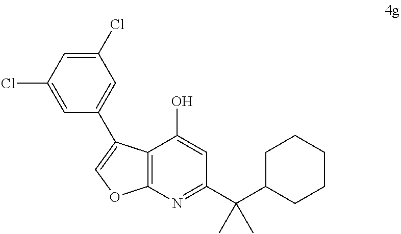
C12=C(N=C(C(C3CCCCC3)(C)C)C=C1O)OC=C2C1=CC(Cl)=CC(Cl)=C1
